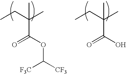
CCC(C)(C(=O)O)C.CCC(C)(C(=O)OC([F3C])[CF3])C
